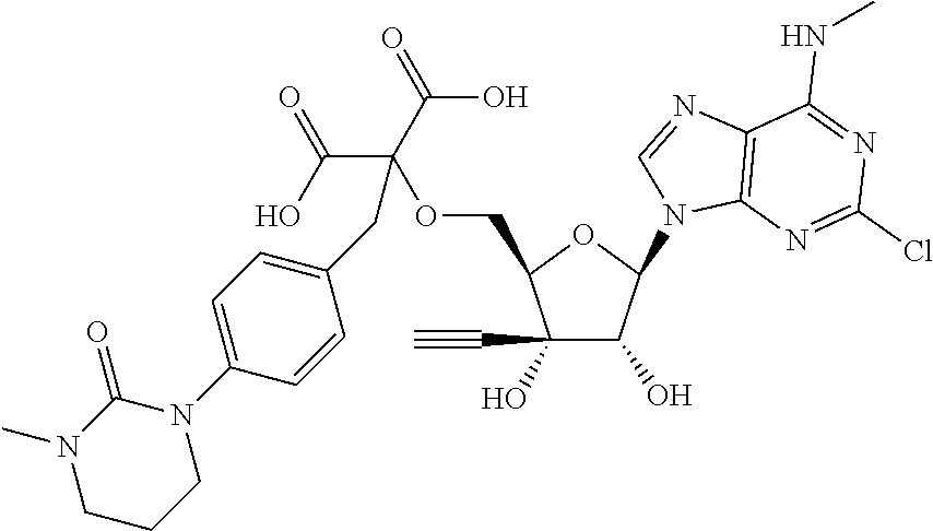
C1(C#C)(O)C(O)C(N2C3=C(N=C2)C(NC)=NC(Cl)=N3)OC1COC(C(O)=O)(C(O)=O)CC1=CC=C(N2CCCN(C)C2=O)C=C1
